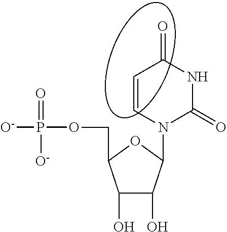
C1=CN(C2C(O)C(O)C(COP([O-])([O-])=O)O2)C(=O)NC1=O
